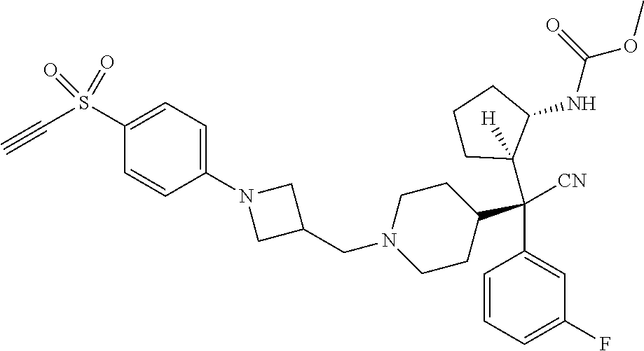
C1(S(C#C)(=O)=O)=CC=C(N2CC(CN3CCC(C(C4=CC(F)=CC=C4)([CN])C4([H])CCCC4NC(=O)OC)CC3)C2)C=C1
